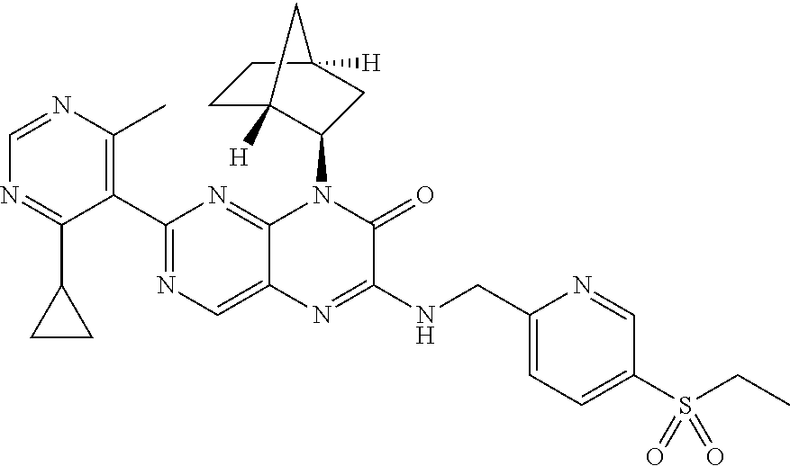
C1=NC(C)=C(C2=NC=C3C(=N2)N(C2C4([H])CCC([H])(C2)C4)C(=O)C(NCC2=CC=C(S(CC)(=O)=O)C=N2)=N3)C(C2CC2)=N1
